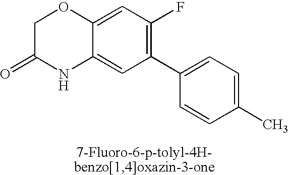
C1C(=O)NC2=CC(C3=CC=C(C)C=C3)=C(F)C=C2O1
